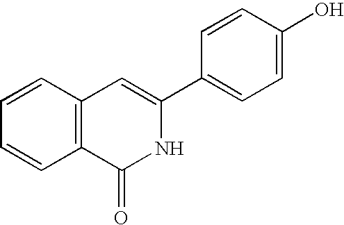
C1=CC2=C(C=C1)C(=O)NC(C1=CC=C(O)C=C1)=C2
